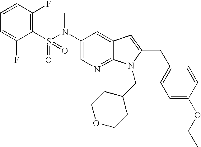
C1(N(S(C2=C(F)C=CC=C2F)(=O)=O)C)=CN=C2C(=C1)C=C(CC1=CC=C(OCC)C=C1)N2CC1CCOCC1
